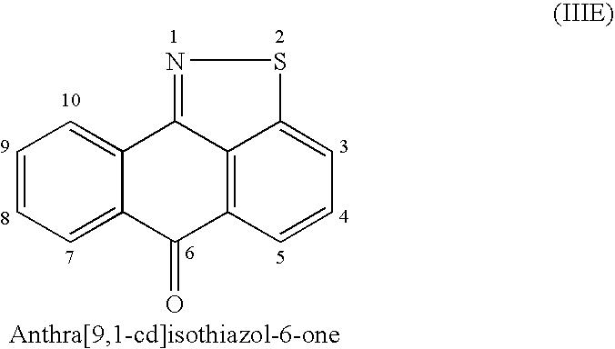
C1=CC=C2C(=C1)C1=NSC3=CC=CC(=C13)C2=O
